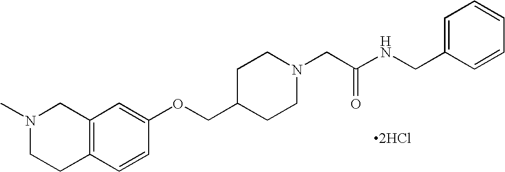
[2HCl].N1(C)CCC2=C(C1)C=C(OCC1CCN(CC(NCC3=CC=CC=C3)=O)CC1)C=C2
